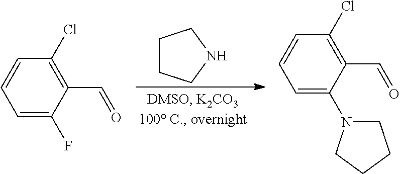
C1CCNC1.C1=CC=C(F)C(C=O)=C1Cl.C1=CC=C(N2CCCC2)C(C=O)=C1Cl
